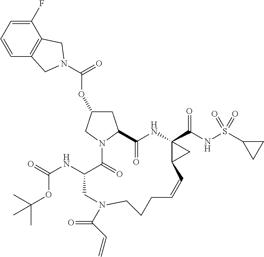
O(C1CC2N(C1)C(=O)C(NC(=O)OC(C)(C)C)CN(C(=O)C=C)CCCC=CC1C(C(NS(C3CC3)(=O)=O)=O)(NC2=O)C1)C(=O)N1CC2=C(C(F)=CC=C2)C1
